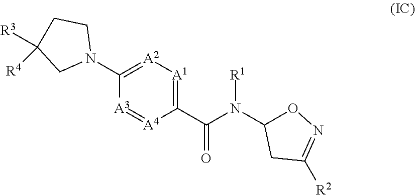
C1(C(N(C2ON=C([R2])C2)[R1])=O)=[A1][A2]=C(N2CCC([R3])([R4])C2)[A3]=[A4]1
